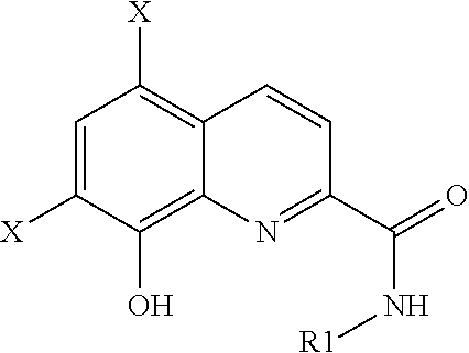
C1=C([X])C(O)=C2C(=C1[X])C=CC(C(=O)N[R1])=N2
